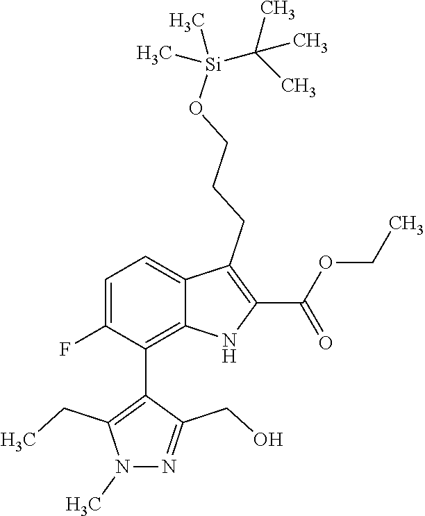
C(C)([Si](OCCCC1=C(C(OCC)=O)NC2=C(C3=C(CC)N(C)N=C3CO)C(F)=CC=C21)(C)C)(C)C
